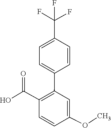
C(C1=C(C2=CC=C(C(F)(F)F)C=C2)C=C(OC)C=C1)(O)=O
